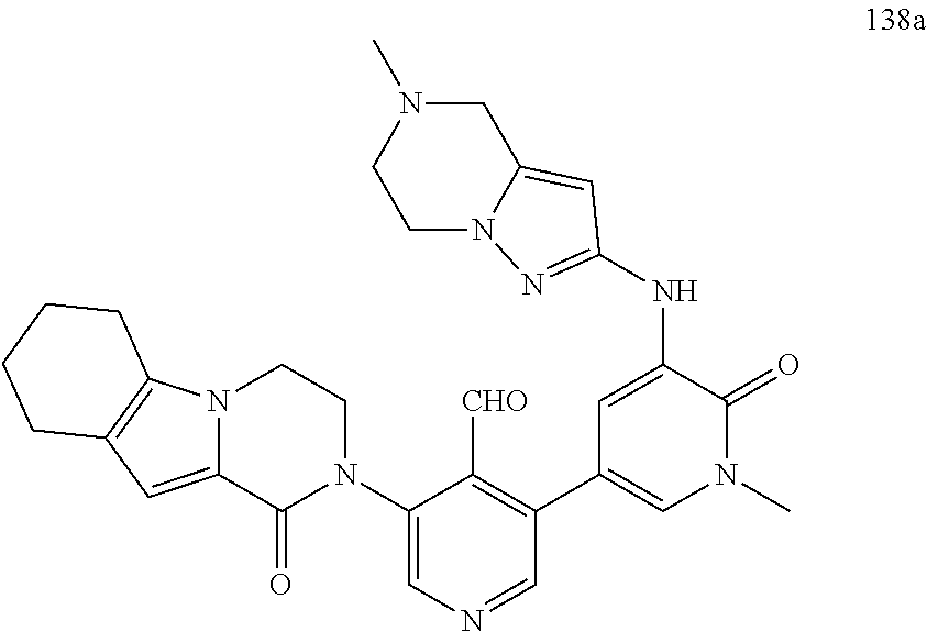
C1=C(NC2=NN3C(=C2)CN(C)CC3)C(=O)N(C)C=C1C1=C([CHO])C(N2CCN3C(=CC4=C3CCCC4)C2=O)=CN=C1
